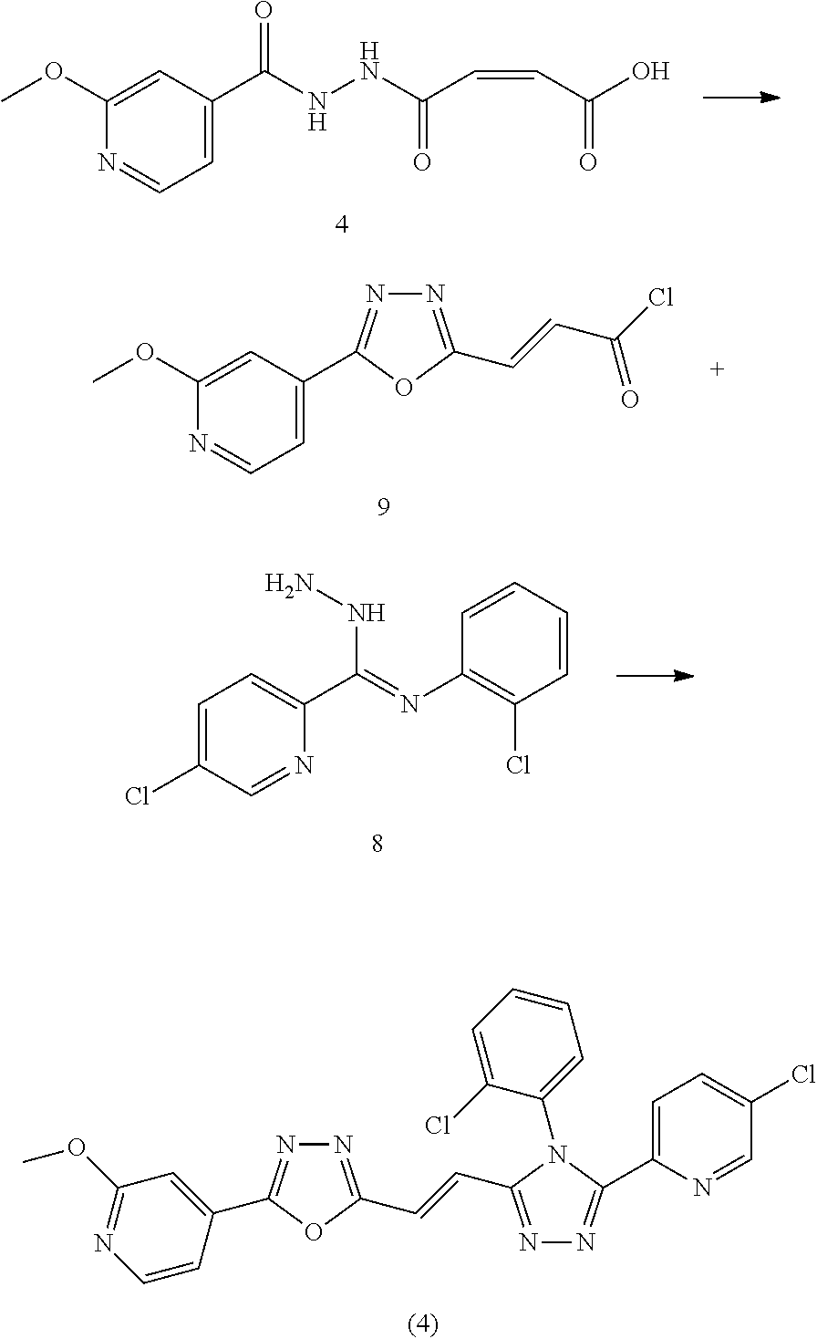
C1(OC)=CC(C(NNC(C=CC(O)=O)=O)=O)=CC=N1.C1(OC)=CC(C2=NN=C(C=CC(Cl)=O)O2)=CC=N1.C1=C(Cl)C=NC(C(=NC2=C(Cl)C=CC=C2)NN)=C1.N1=C(C=CC2=NN=C(C3=CC=C(Cl)C=N3)N2C2=CC=CC=C2Cl)OC(C2=CC(OC)=NC=C2)=N1
